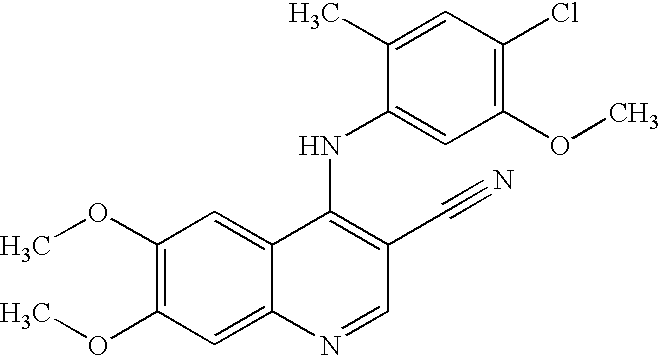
C1(OC)=C(OC)C=C2C(=C1)C(NC1=CC(OC)=C(Cl)C=C1C)=C(C#N)C=N2
